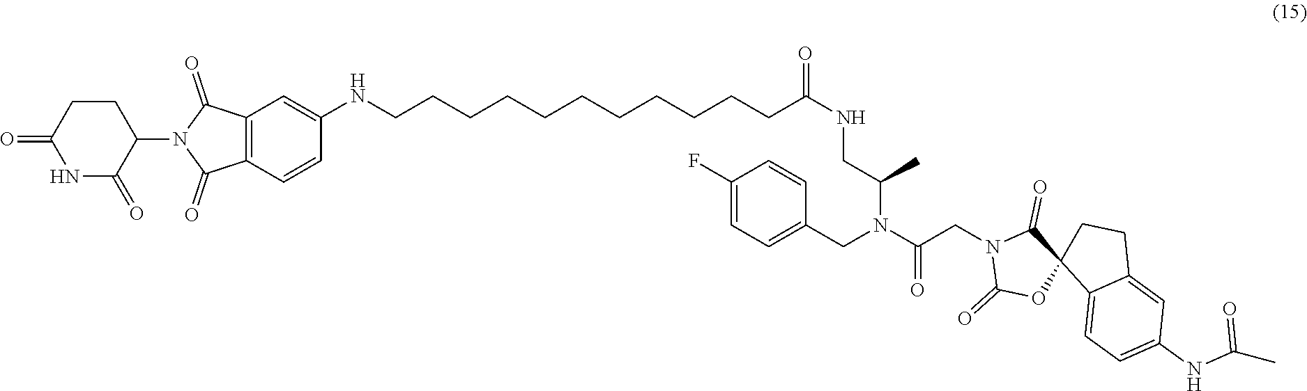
C1CC(=O)NC(=O)C1N1C(=O)C2=C(C1=O)C=C(NCCCCCCCCCCCC(NCC(N(C(CN1C(=O)OC3(C1=O)C1=CC=C(NC(C)=O)C=C1CC3)=O)CC1=CC=C(F)C=C1)C)=O)C=C2
